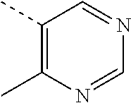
C1(C)=C(C)N=CN=C1
